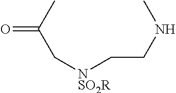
C(C[NSO2R]CC(C)=O)NC
